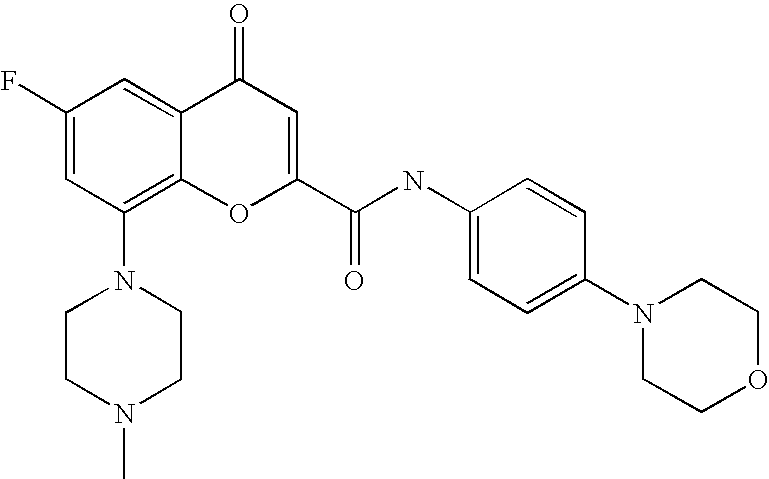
N1(C2=C3C(=CC(F)=C2)C(=O)C=C(C(NC2=CC=C(N4CCOCC4)C=C2)=O)O3)CCN(C)CC1
